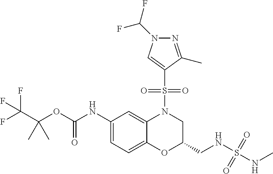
C1(NC(OC(C(F)(F)F)(C)C)=O)=CC=C2C(=C1)N(S(C1=CN(C(F)F)N=C1C)(=O)=O)CC(CNS(=O)(NC)=O)O2
